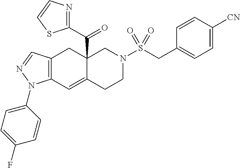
C12(C(C3=NC=CS3)=O)C(=CC3=C(C1)C=NN3C1=CC=C(F)C=C1)CCN(S(CC1=CC=C([CN])C=C1)(=O)=O)C2
